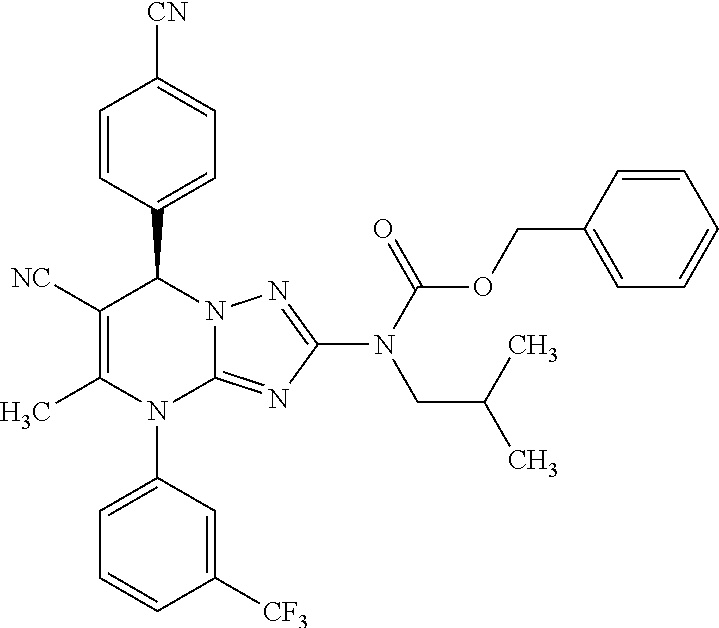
C1=CC(C2C([NC])=C(C)N(C3=CC=CC([CF3])=C3)C3=NC(N(C(=O)OCC4=CC=CC=C4)CC(C)C)=NN23)=CC=C1[CN]
